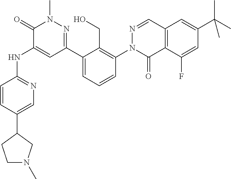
C12=C(C(F)=CC(C(C)(C)C)=C1)C(=O)N(C1=C(CO)C(C3=NN(C)C(=O)C(NC4=NC=C(C5CCN(C)C5)C=C4)=C3)=CC=C1)N=C2
